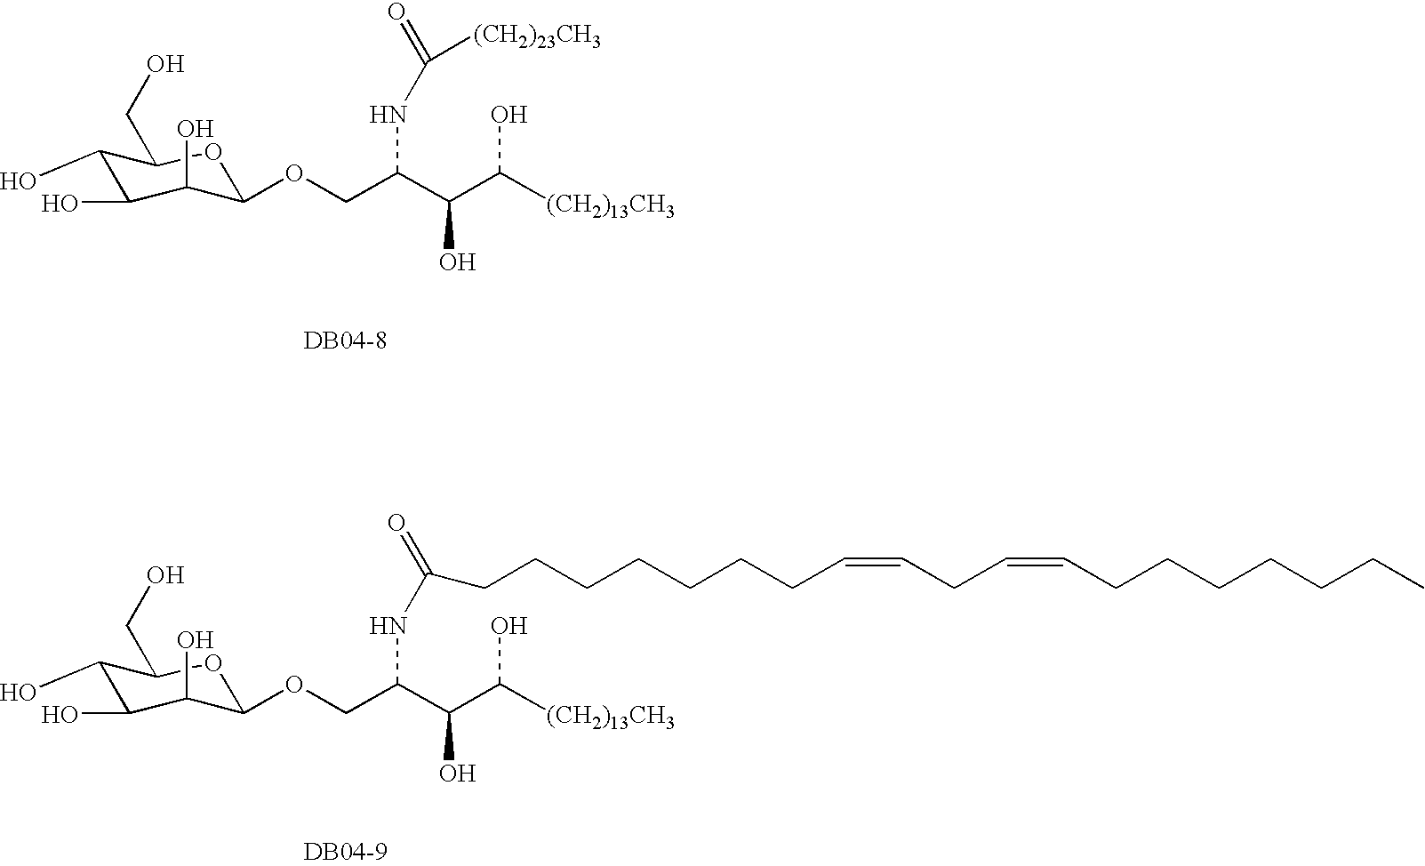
C1(O)C(O)C(O)C(OCC(C(C([(CH2)13CH3])O)O)NC([(CH2)23CH3])=O)OC1CO.C1(O)C(O)C(O)C(OCC(C(C([(CH2)13CH3])O)O)NC(=O)CCCCCCCC=CCC=CCCCCCCC)OC1CO
